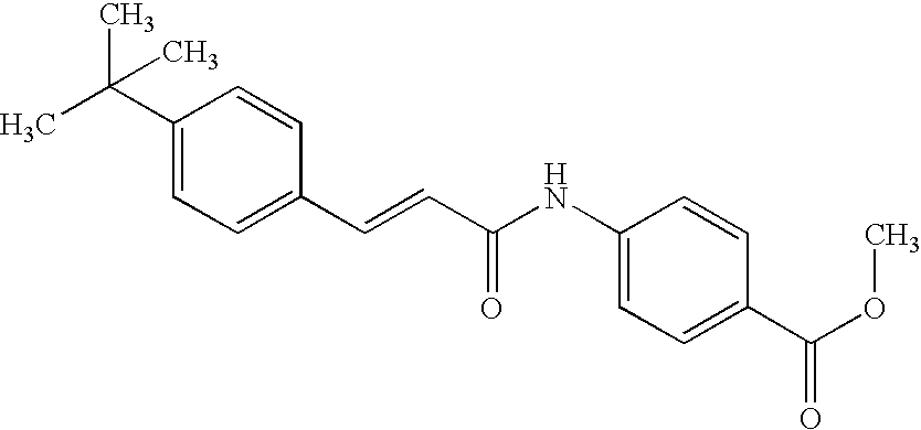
C1(C=CC(=O)NC2=CC=C(C(OC)=O)C=C2)=CC=C(C(C)(C)C)C=C1
